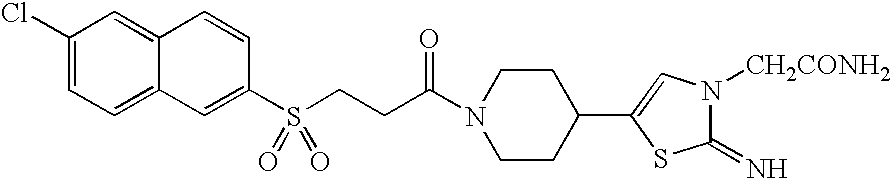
C1(Cl)=CC=C2C(=C1)C=CC(S(=O)(=O)CCC(N1CCC(C3=CN([CH2CONH2])C(=N)S3)CC1)=O)=C2
